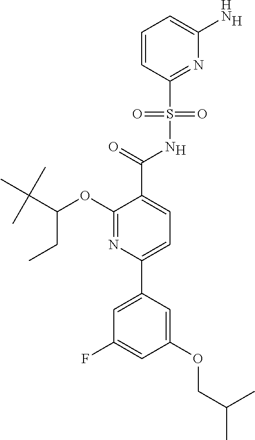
[H].C1(C(=O)NS(C2=NC(N)=CC=C2)(=O)=O)=CC=C(C2=CC(F)=CC(OCC(C)C)=C2)N=C1OC(C(C)(C)C)CC.[H]
